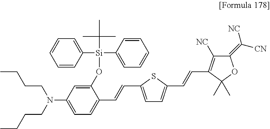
CC1(C)C(C=CC2=CC=C(C=CC3=CC=C(N(CCCC)CCCC)C=C3O[Si](C(C)(C)C)(C3=CC=CC=C3)C3=CC=CC=C3)S2)=C([NC])C(=C([NC])[CN])O1
